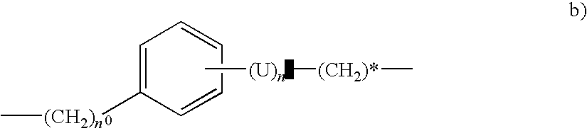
C1=C([(CH2)n]C)C=CC=C1.C[(U)n][(CH2)*]C
